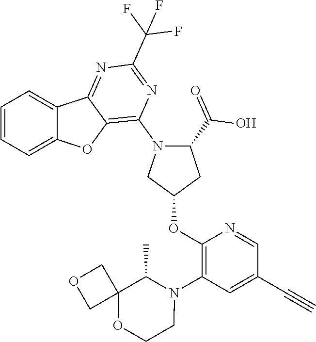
C1=CC=C2C(=C1)C1=NC(C(F)(F)F)=NC(N3C(C(=O)O)CC(OC4=C(N5C(C)C6(OCC5)COC6)C=C(C#C)C=N4)C3)=C1O2
